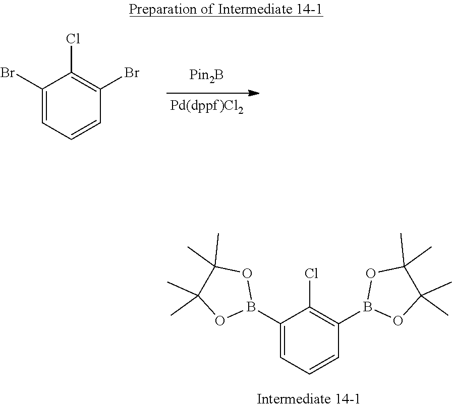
C1(Br)=CC=CC(Br)=C1Cl.O1B(C2=C(Cl)C(B3OC(C)(C)C(C)(C)O3)=CC=C2)OC(C)(C)C1(C)C
